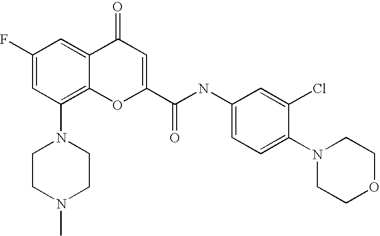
C1(F)=CC(N2CCN(C)CC2)=C2C(=C1)C(=O)C=C(C(=O)NC1=CC=C(N3CCOCC3)C(Cl)=C1)O2
